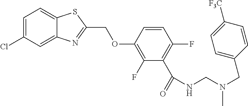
C12=CC(Cl)=CC=C1SC(COC1=C(F)C(C(=O)NCN(CC3=CC=C([F3C])C=C3)C)=C(F)C=C1)=N2
